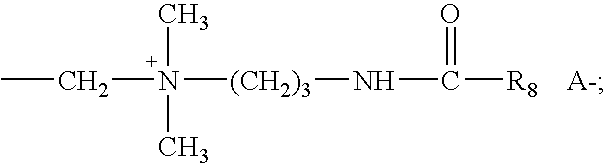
N(C)(C)([(CH2)3]NC(=O)[R8])CC.[A-]
